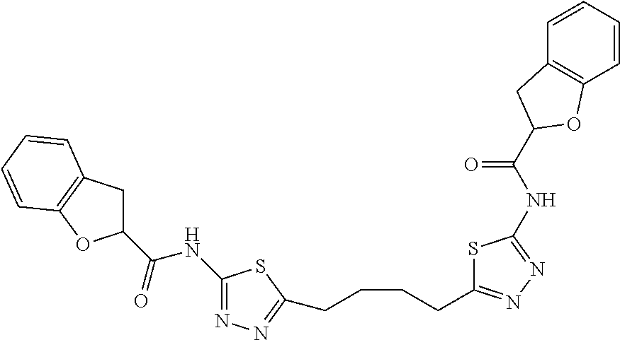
C1(NC(C2CC3=C(O2)C=CC=C3)=O)=NN=C(CCCCC2=NN=C(NC(=O)C3CC4=C(C=CC=C4)O3)S2)S1
